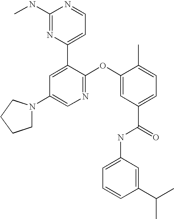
C1(NC)=NC(C2=CC(N3CCCC3)=CN=C2OC2=CC(C(=O)NC3=CC=CC(C(C)C)=C3)=CC=C2C)=CC=N1
